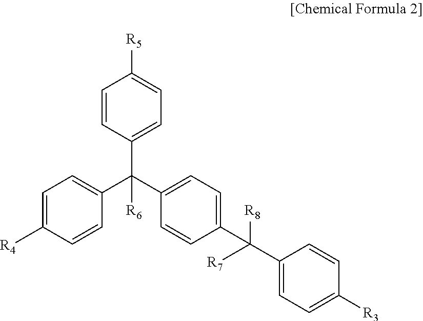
C1=CC(C(C2=CC=C([R4])C=C2)(C2=CC=C(C(C3=CC=C([R3])C=C3)([R8])[R7])C=C2)[R6])=CC=C1[R5]
